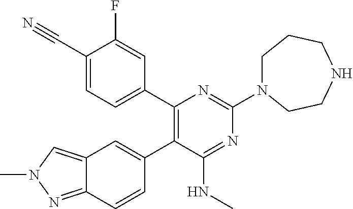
C12=CN(C)N=C1C=CC(C1=C(C3=CC=C(C#N)C(F)=C3)N=C(N3CCCNCC3)N=C1NC)=C2
